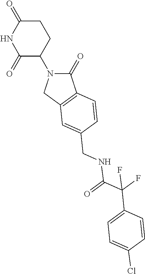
C1(=O)N(C2C(=O)NC(=O)CC2)CC2=C1C=CC(CNC(C(C1=CC=C(Cl)C=C1)(F)F)=O)=C2
